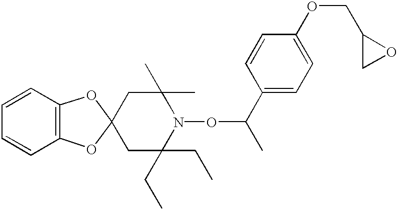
C1C(CC)(CC)N(OC(C)C2=CC=C(OCC3CO3)C=C2)C(C)(C)CC12OC1=C(O2)C=CC=C1
